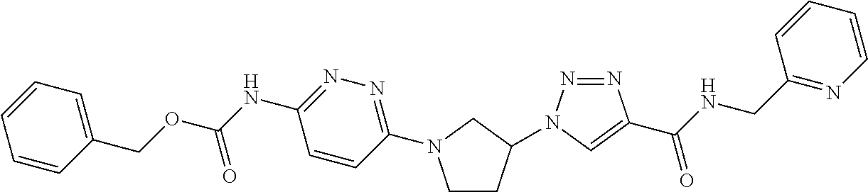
C1CC(N2N=NC(C(NCC3=NC=CC=C3)=O)=C2)CN1C1=NN=C(NC(OCC2=CC=CC=C2)=O)C=C1
